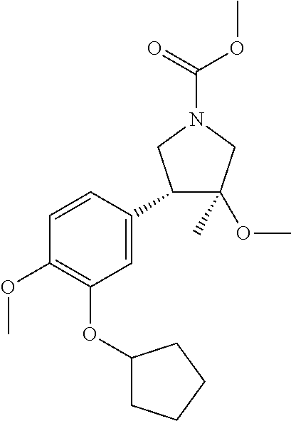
C1=CC(C2C(C)(OC)CN(C(=O)OC)C2)=CC(OC2CCCC2)=C1OC
